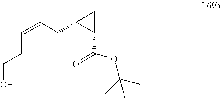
C(CCO)=CCC1CC1C(OC(C)(C)C)=O
